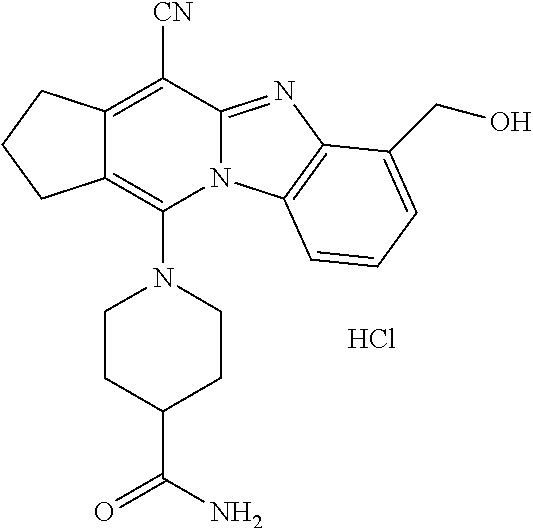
Cl.N1(C2=C3C(=C([CN])C4=NC5=C(N24)C=CC=C5CO)CCC3)CCC(C(=O)N)CC1
